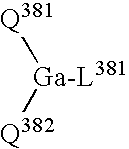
[Q381][Ga-L381][Q382]
